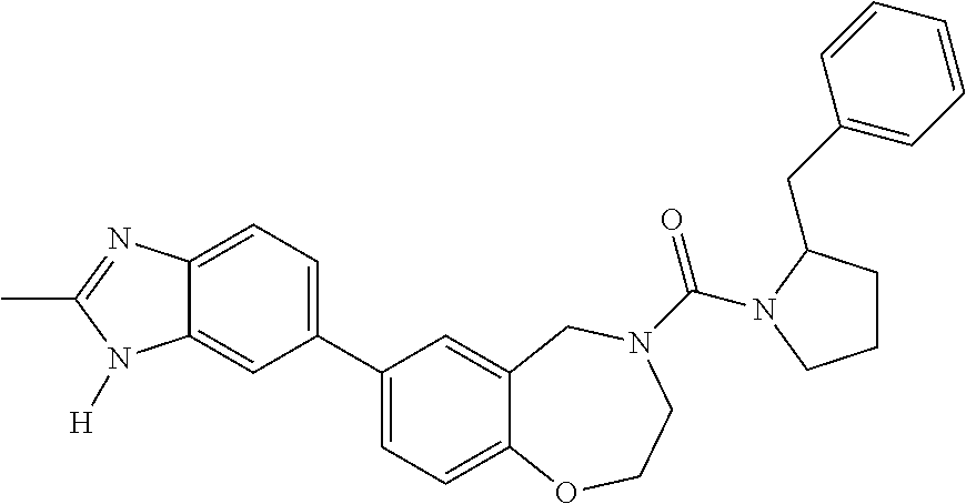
C1(C2=CC=C3C(=C2)N([H])C(C)=N3)=CC=C2C(=C1)CN(C(=O)N1C(CC3=CC=CC=C3)CCC1)CCO2
